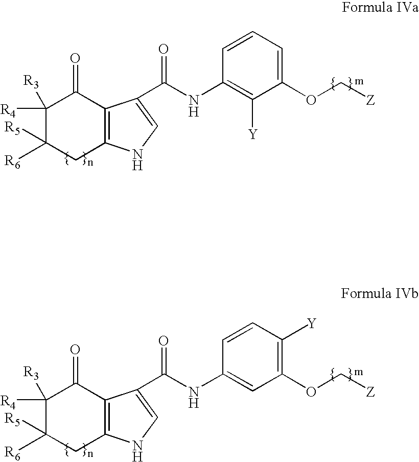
C12=C(NC=C1C(=O)NC1=C([Y])C(OC[Z])=CC=C1)CC([R5])([R6])C([R4])([R3])C2=O.C12=C(NC=C1C(=O)NC1=CC(OC[Z])=C([Y])C=C1)CC([R5])([R6])C([R4])([R3])C2=O
